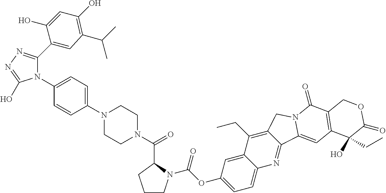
C1C2=C(C=C3N(C2=O)CC2=C(CC)C4=CC(OC(=O)N5C(C(N6CCN(C7=CC=C(N8C(C9=CC(C(C)C)=C(O)C=C9O)=NN=C8O)C=C7)CC6)=O)CCC5)=CC=C4N=C32)C(O)(CC)C(=O)O1
